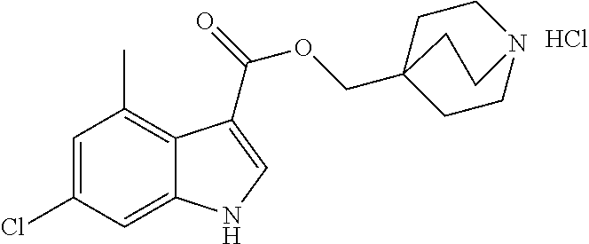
C1=C(Cl)C=C2C(=C1C)C(C(=O)OCC13CCN(CC1)CC3)=CN2.Cl
